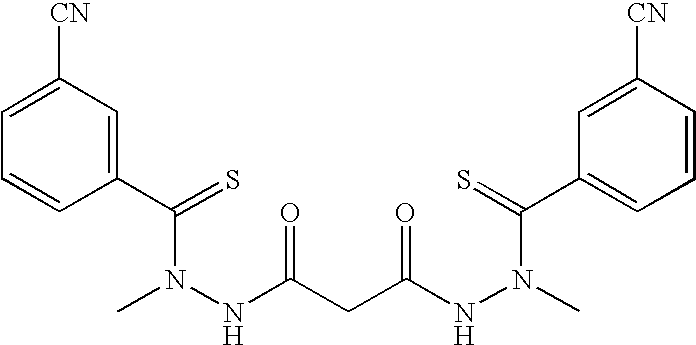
CN(NC(CC(NN(C)C(=S)C1=CC=CC([CN])=C1)=O)=O)C(C1=CC([CN])=CC=C1)=S
